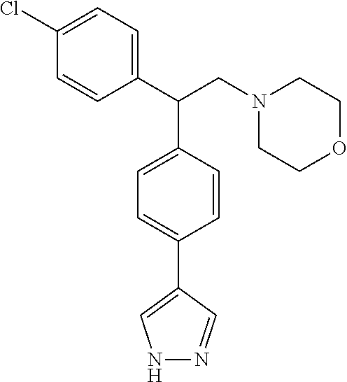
C1(C(CN2CCOCC2)C2=CC=C(C3=CNN=C3)C=C2)=CC=C(Cl)C=C1
